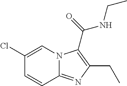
C1(Cl)=CN2C(=NC(CC)=C2C(=O)NCC)C=C1
